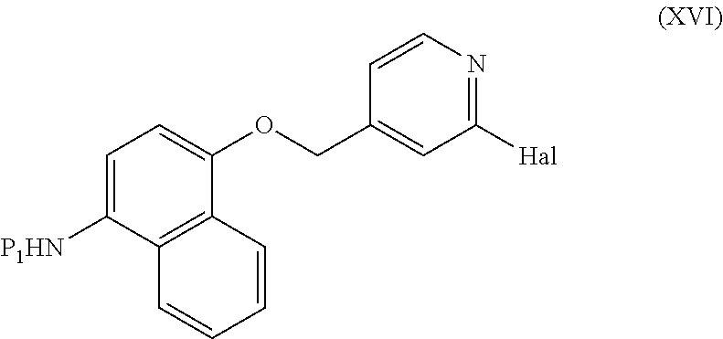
C1=CN=C([Hal])C=C1COC1=CC=C([P1HN])C2=C1C=CC=C2
